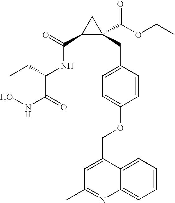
C(NC(C(=O)NO)C(C)C)(C1C(CC2=CC=C(OCC3=CC(C)=NC4=CC=CC=C34)C=C2)(C(OCC)=O)C1)=O
